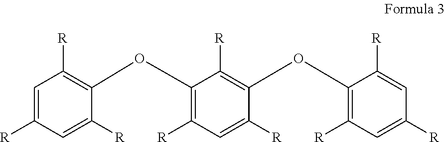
C1=C([R])C=C([R])C(OC2=C([R])C=C([R])C(OC3=C([R])C=C([R])C=C3[R])=C2[R])=C1[R]
